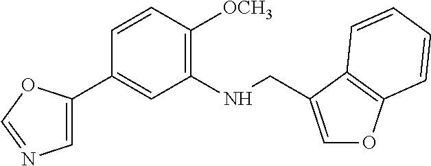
C1=CC([OCH3])=C(NCC2=COC3=C2C=CC=C3)C=C1C1=CN=CO1
